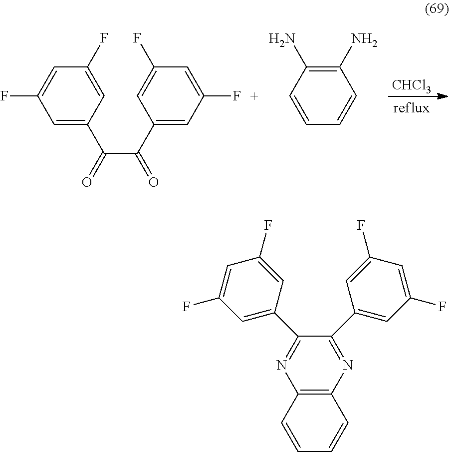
[CHCl3].C1=C(C(=O)C(C2=CC(F)=CC(F)=C2)=O)C=C(F)C=C1F.C1=CC(N)=C(N)C=C1.C1=CC2=C(C=C1)N=C(C1=CC(F)=CC(F)=C1)C(C1=CC(F)=CC(F)=C1)=N2
